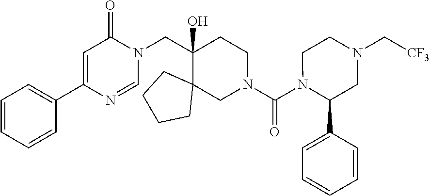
C1(C2=CC(=O)N(CC3(O)C4(CN(C(N5C(C6=CC=CC=C6)CN(C[CF3])CC5)=O)CC3)CCCC4)C=N2)=CC=CC=C1
